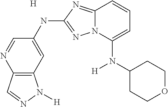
C1=NC2=C(C=C1NC1=NN3C(=N1)C=CC=C3N(C1CCOCC1)[H])N([H])N=C2.[H]
